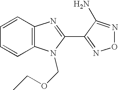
C1=CC2=C(C=C1)N(COCC)C(C1=NON=C1N)=N2
